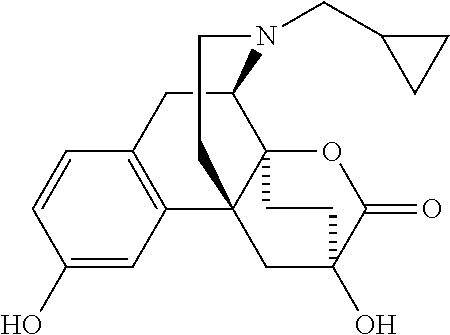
C1(O)=CC2=C(C=C1)CC1C34C2(CC(O)(C(=O)O3)CC4)CCN1CC1CC1
